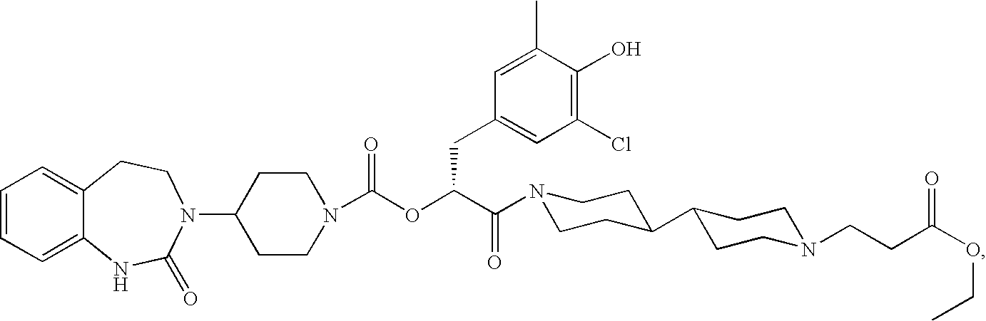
C1=CC=C2C(=C1)CCN(C1CCN(C(OC(C(=O)N3CCC(C4CCN(CCC(OCC)=O)CC4)CC3)CC3=CC(Cl)=C(O)C(C)=C3)=O)CC1)C(=O)N2
